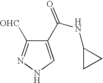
C1(C(NC2CC2)=O)=CNN=C1[OHC]
